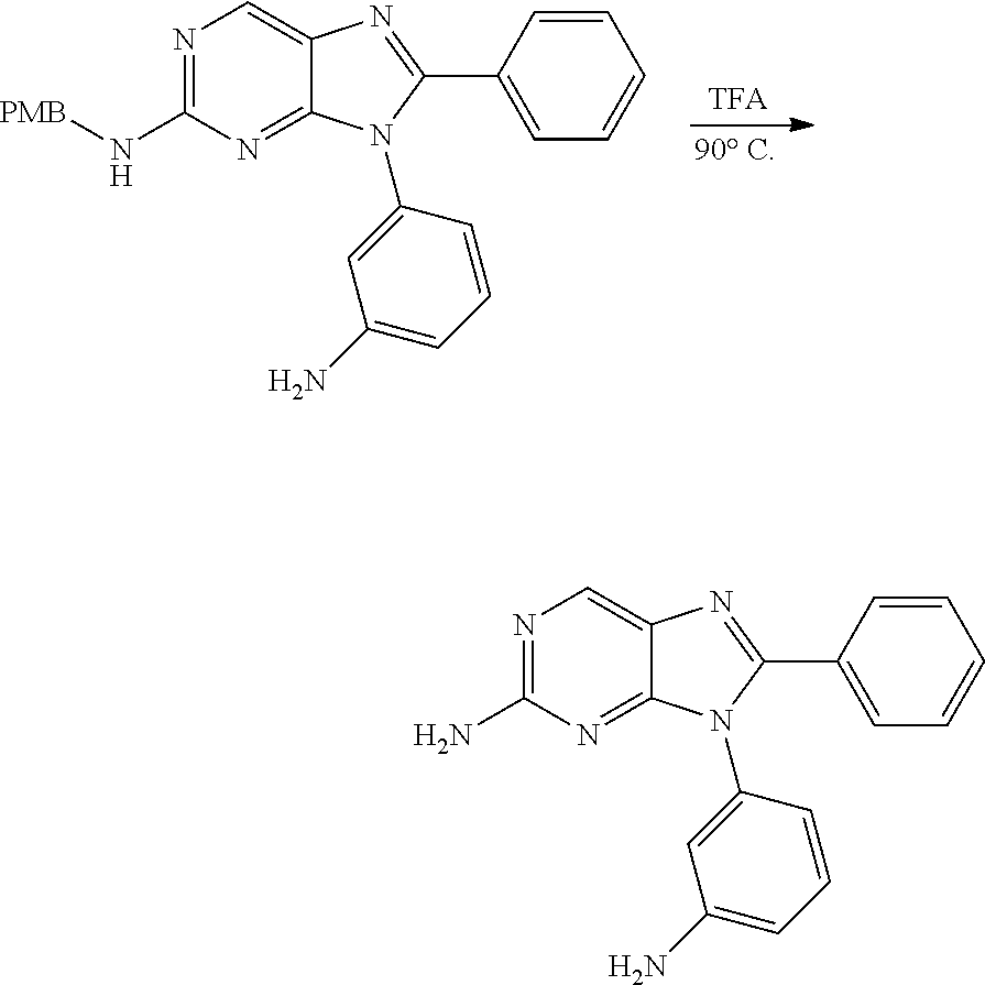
N1=C(N[PMB])N=C2C(=C1)N=C(C1=CC=CC=C1)N2C1=CC(N)=CC=C1.N1=C(N)N=C2C(=C1)N=C(C1=CC=CC=C1)N2C1=CC(N)=CC=C1
